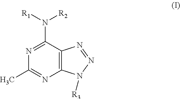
C12=C(C(N([R2])[R1])=NC(C)=N1)N=NN2[R3]
